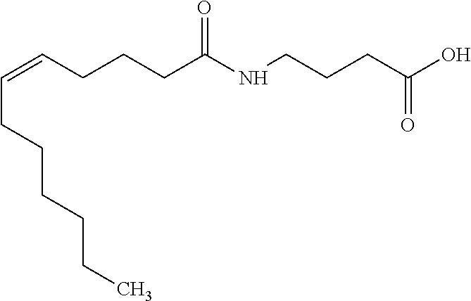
C(=CCCCC(NCCCC(O)=O)=O)CCCCCC
